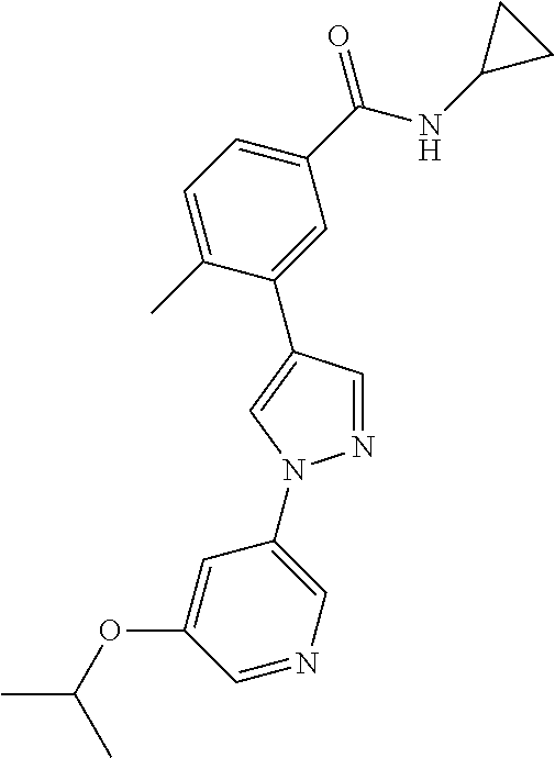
C1(C(NC2CC2)=O)=CC=C(C)C(C2=CN(C3=CN=CC(OC(C)C)=C3)N=C2)=C1
